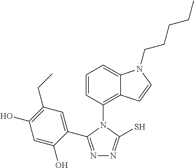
C1(C2=NN=C(S)N2C2=C3C(=CC=C2)N(CCCCC)C=C3)=CC(CC)=C(O)C=C1O
